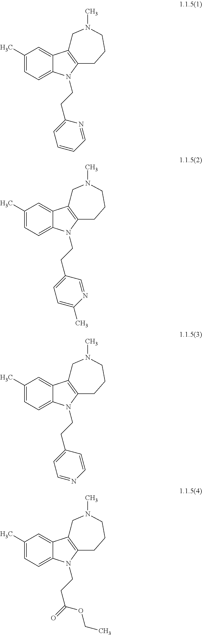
C1(C)=CC=C2C(=C1)C1=C(N2CCC2=CC=CC=N2)CCCN(C)C1.C1(C)=CC=C2C(=C1)C1=C(N2CCC2=CC=C(C)N=C2)CCCN(C)C1.C1(C)=CC=C2C(=C1)C1=C(N2CCC2=CC=NC=C2)CCCN(C)C1.C1(C)=CC=C2C(=C1)C1=C(N2CCC(=O)OCC)CCCN(C)C1
